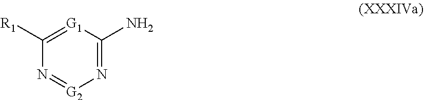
N1=C(N)[G1]=C([R1])N=[G2]1
